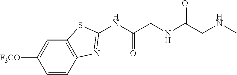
C1=CC2=C(C=C1[F3CO])SC(NC(CNC(CNC)=O)=O)=N2
